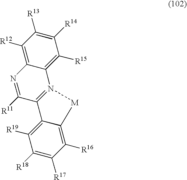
C12=C([R15])C([R14])=C([R13])C([R12])=C1N=C([R11])C1=N2[M]C2=C([R16])C([R17])=C([R18])C([R19])=C12
